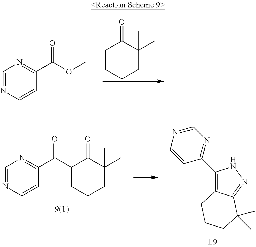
C1=NC=CC(C(OC)=O)=N1.C1C(=O)C(C)(C)CCC1.N1=C(C2=C3C(=NN2)C(C)(C)CCC3)C=CN=C1.C1=NC=CC(C(C2C(=O)C(C)(C)CCC2)=O)=N1
